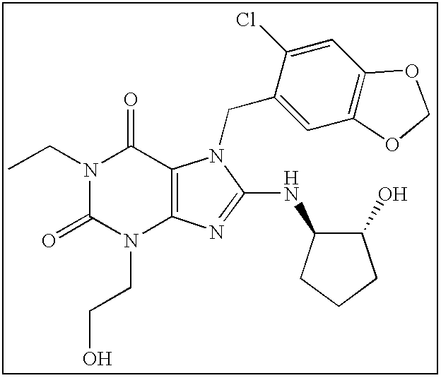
CCN1C(=O)N(CCO)C2=C(C1=O)N(CC1=CC3=C(C=C1Cl)OCO3)C(NC1C(O)CCC1)=N2
